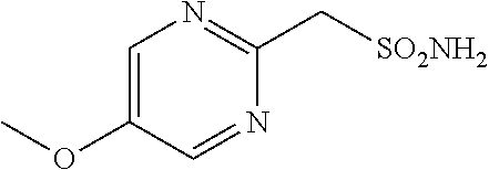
C1=C(OC)C=NC(C[SO2NH2])=N1
